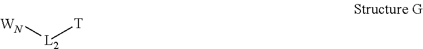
[WN][L2][T]
